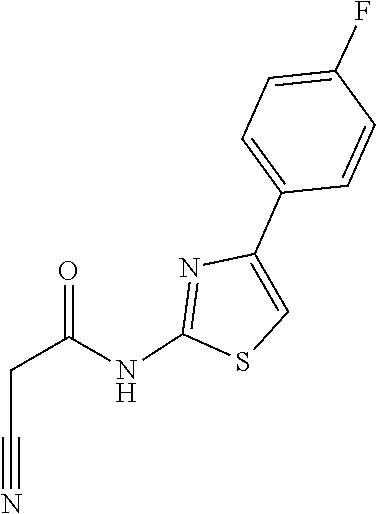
C1=C(F)C=CC(C2=CSC(NC(CC#N)=O)=N2)=C1
